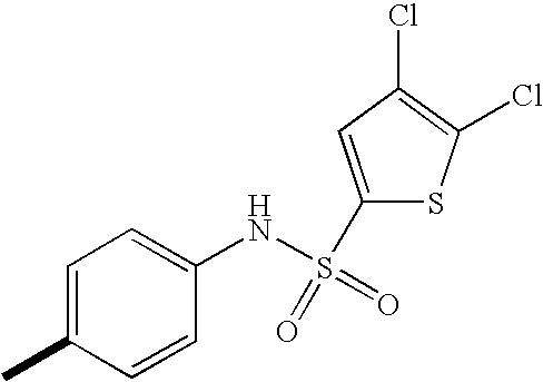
C1=CC(NS(=O)(C2=CC(Cl)=C(Cl)S2)=O)=CC=C1C
